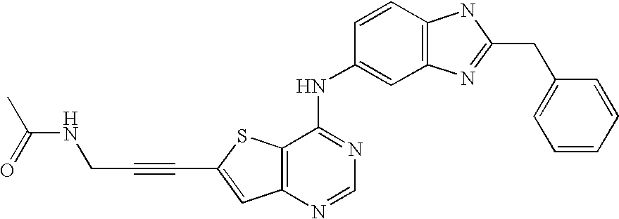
C12=C(N=CN=C1NC1=CC3=C(C=C1)NC(CC1=CC=CC=C1)=N3)C=C(C#CCNC(C)=O)S2
